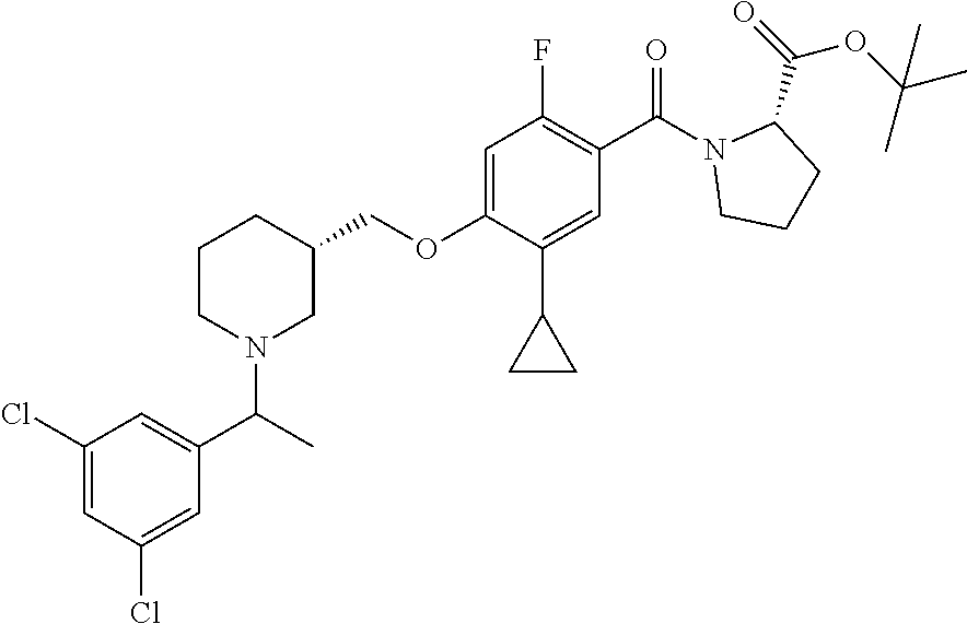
C(OC1=CC(F)=C(C(N2C(C(=O)OC(C)(C)C)CCC2)=O)C=C1C1CC1)C1CCCN(C(C)C2=CC(Cl)=CC(Cl)=C2)C1
